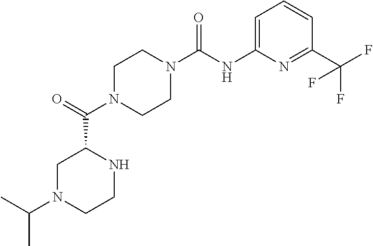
C1N(C(C2CN(C(C)C)CCN2)=O)CCN(C(NC2=CC=CC(C(F)(F)F)=N2)=O)C1
